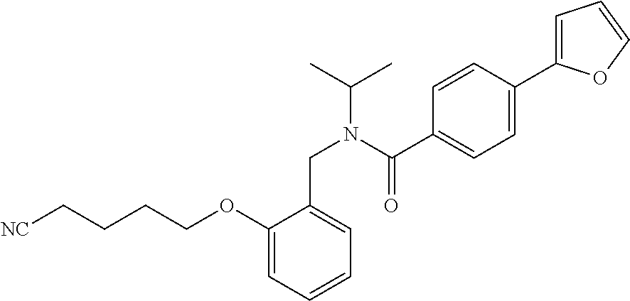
C1(OCCCC[NC])=CC=CC=C1CN(C(C1=CC=C(C2=CC=CO2)C=C1)=O)C(C)C
